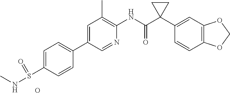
C1=C(C2=CC=C(S(NC)=O)C=C2)C=NC(NC(C2(C3=CC4=C(C=C3)OCO4)CC2)=O)=C1C.O
